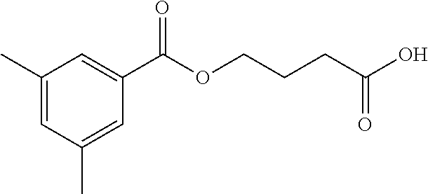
C1(C)=CC(C)=CC(C(OCCCC(O)=O)=O)=C1
